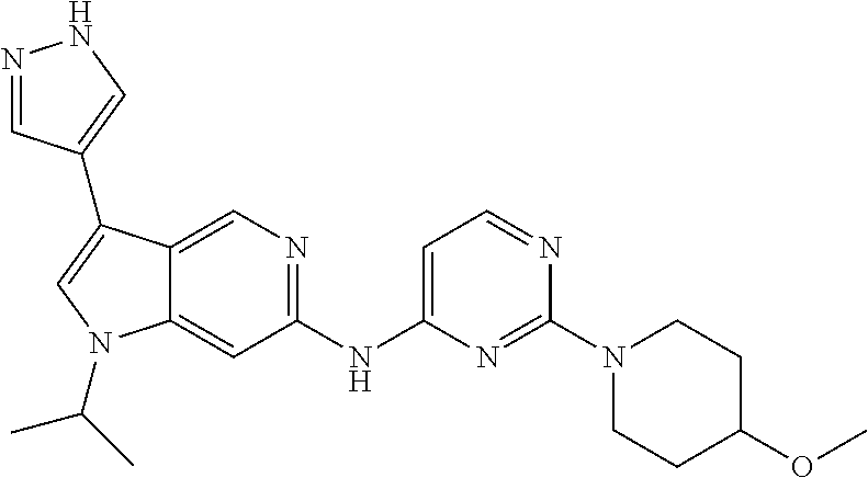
C1(NC2=CC=NC(N3CCC(OC)CC3)=N2)=NC=C2C(=C1)N(C(C)C)C=C2C1=CNN=C1
